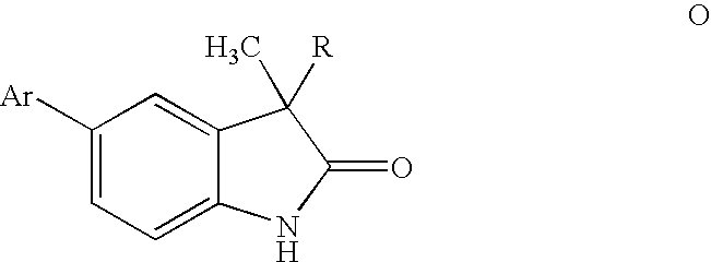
C1([Ar])=CC=C2C(=C1)C(C)([R])C(=O)N2
